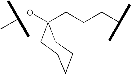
C(CCC(C)C)C1(O)CCCCC1.C(C)(C)C
